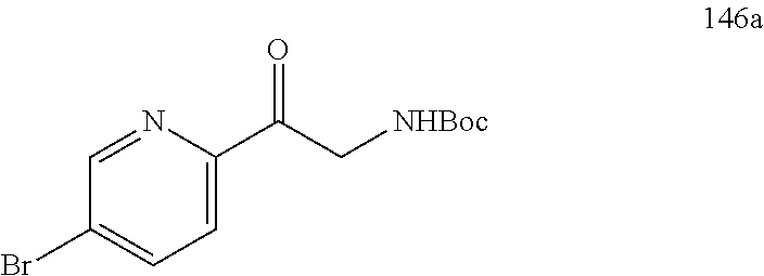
C1=NC(C(C[NHBoc])=O)=CC=C1Br
